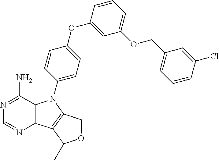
C12=C(C(N)=NC=N1)N(C1=CC=C(OC3=CC(OCC4=CC=CC(Cl)=C4)=CC=C3)C=C1)C1=C2C(C)OC1
